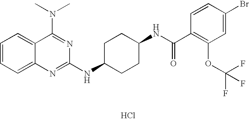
C1=CC=C2C(=C1)C(N(C)C)=NC(NC1CCC(NC(C3=C(OC(F)(F)F)C=C(Br)C=C3)=O)CC1)=N2.Cl
